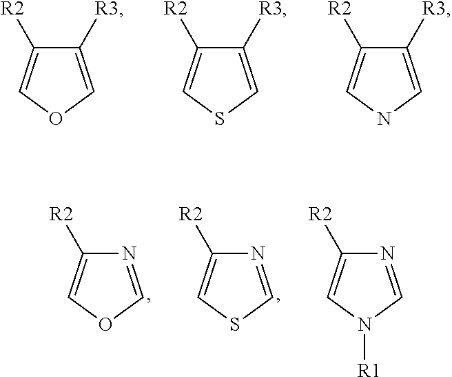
C1([R3])=COC=C1[R2].C1([R3])=CSC=C1[R2].C1([R3])=CNC=C1[R2].N1=COC=C1[R2].N1=CSC=C1[R2].N1=CN([R1])C=C1[R2]
